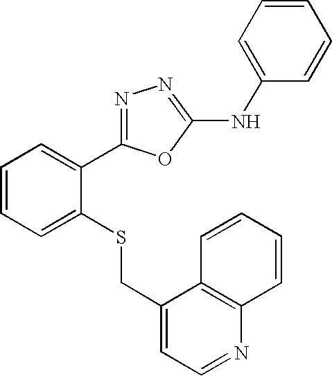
C1(CSC2=CC=CC=C2C2=NN=C(NC3=CC=CC=C3)O2)=CC=NC2=C1C=CC=C2
